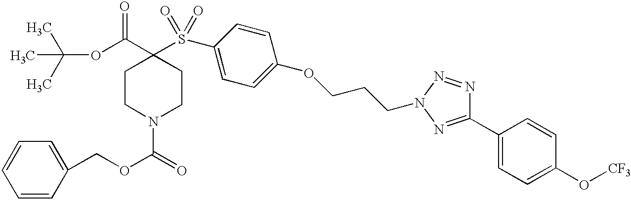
C1=CC=CC(COC(=O)N2CCC(C(OC(C)(C)C)=O)(S(=O)(=O)C3=CC=C(OCCCN4N=NC(C5=CC=C(O[CF3])C=C5)=N4)C=C3)CC2)=C1
